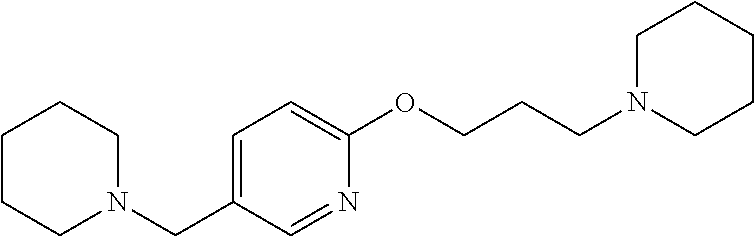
C1CCN(CC2=CC=C(OCCCN3CCCCC3)N=C2)CC1
